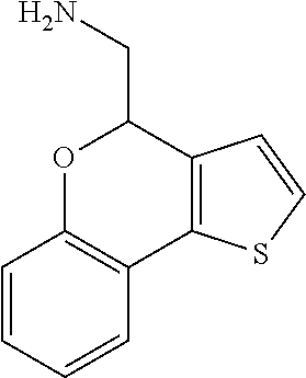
O1C2=C(C3=C(C=CS3)C1CN)C=CC=C2
